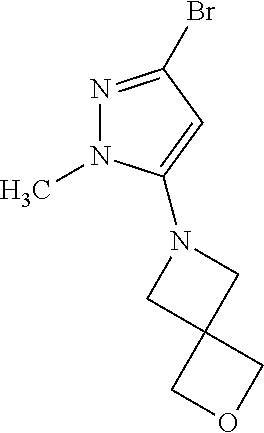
N1=C(Br)C=C(N2CC3(C2)COC3)N1C
